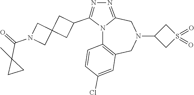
N12C3=C(CN(C4CS(=O)(=O)C4)CC1=NN=C2C1CC2(C1)CN(C(=O)C1(C)CC1)C2)C=C(Cl)C=C3
